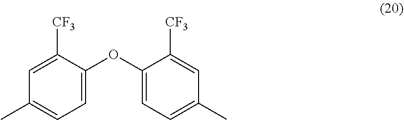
C1=C(OC2=CC=C(C)C=C2[CF3])C([CF3])=CC(C)=C1
